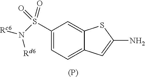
C1(S(=O)(=O)N([Rc6])[Rd6])=CC=C2C(=C1)SC(N)=C2.[(P)]
